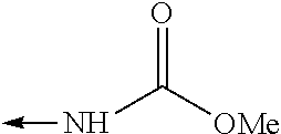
C(N->C)([OMe])=O
